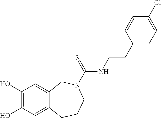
C1(O)=C(O)C=C2C(=C1)CN(C(NCCC1=CC=C(Cl)C=C1)=S)CCC2
